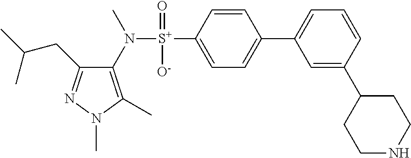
C1(CC(C)C)=NN(C)C(C)=C1N([S+](C1=CC=C(C2=CC=CC(C3CCNCC3)=C2)C=C1)(=O)[O-])C
